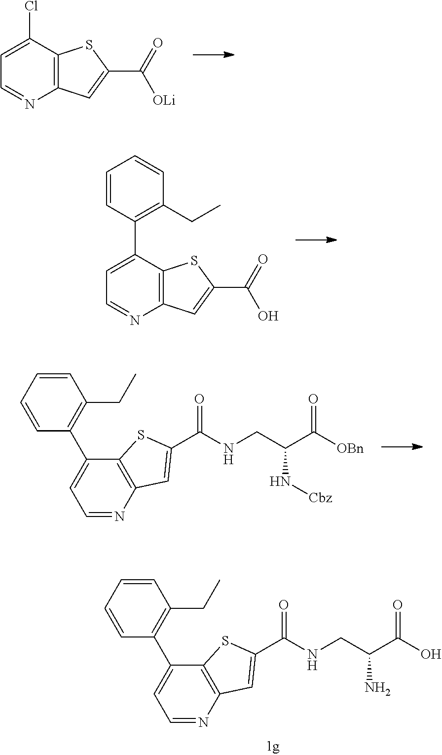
C1=C(Cl)C2=C(N=C1)C=C(C(=O)[OLi])S2.C12=C(N=CC=C1C1=C(CC)C=CC=C1)C=C(C(=O)NCC(C([OBn])=O)N[Cbz])S2.C1=C(C2=C(CC)C=CC=C2)C2=C(N=C1)C=C(C(=O)O)S2.C12=C(N=CC=C1C1=C(CC)C=CC=C1)C=C(C(=O)NCC(C(O)=O)N)S2
